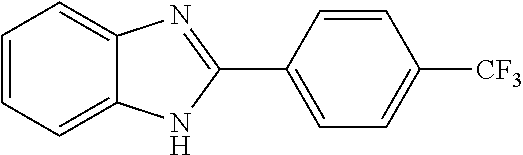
C1=CC=C2C(=C1)N=C(C1=CC=C([CF3])C=C1)N2
